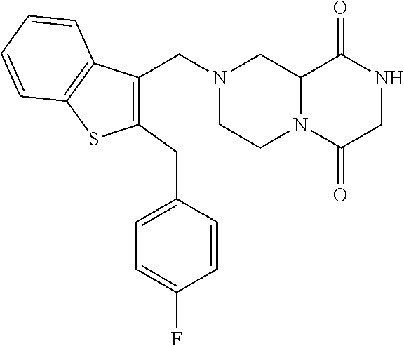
C12N(C(=O)CNC1=O)CCN(CC1=C(CC3=CC=C(F)C=C3)SC3=C1C=CC=C3)C2
